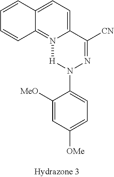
C12=CC=C3C(=N1[H]N(C1=CC=C([OMe])C=C1[MeO])N=C2[CN])C=CC=C3
